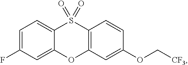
C1=C(F)C=C2C(=C1)S(=O)(=O)C1=C(O2)C=C(OC[CF3])C=C1
